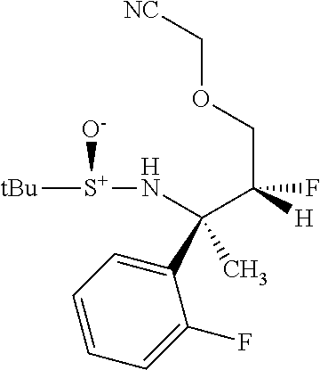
[S+]([tBu])(NC(C(F)(COC[NC])[H])(C1=CC=CC=C1F)C)[O-]
